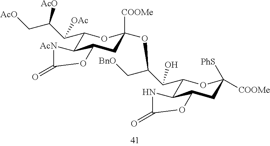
C1(C(C(C[AcO])[AcO])[OAc])C2C(CC([COOMe])(OC(C(C3C4C(CC([PhS])([COOMe])O3)OC(=O)N4)O)C[BnO])O1)OC(=O)[AcN]2
